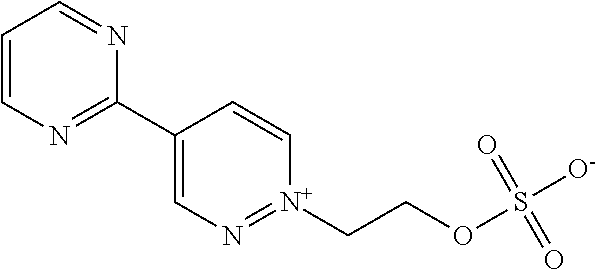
C1=CN=C(C2=CN=[N+](CCOS([O-])(=O)=O)C=C2)N=C1
